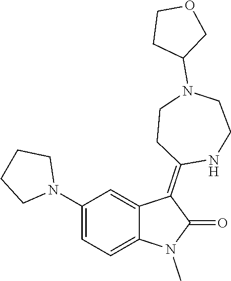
CN1C(=O)C(=C2NCCN(C3COCC3)CC2)C2=CC(N3CCCC3)=CC=C12
